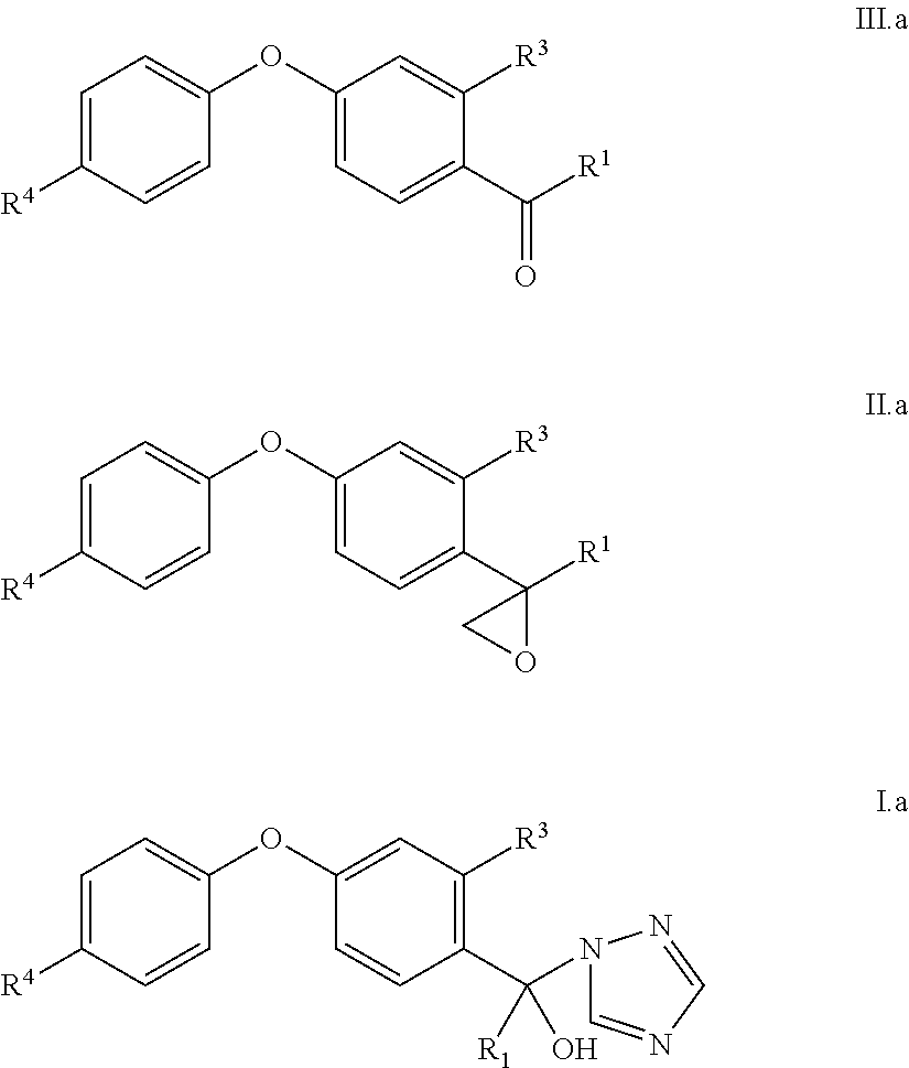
C1=C([R4])C=CC(OC2=CC=C(C([R1])=O)C([R3])=C2)=C1.C1=C([R4])C=CC(OC2=CC=C(C3([R1])OC3)C([R3])=C2)=C1.C1=C([R4])C=CC(OC2=CC([R3])=C(C(N3C=NC=N3)([R1])O)C=C2)=C1
